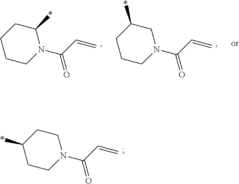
C1CC(*)CCN1C(C=C)=O.C1(*)CCCCN1C(C=C)=O.C1C(*)CCCN1C(C=C)=O
